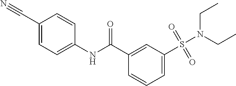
C1(C(NC2=CC=C(C#N)C=C2)=O)=CC(S(N(CC)CC)(=O)=O)=CC=C1
